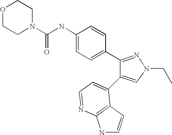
N1(C(NC2=CC=C(C3=NN(CC)C=C3C3=CC=NC4=C3C=CN4)C=C2)=O)CCOCC1
